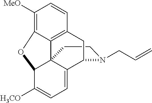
C1CN(CC=C)C2C3=CC=C([H3CO])C4C13C1=C(C=CC([MeO])=C1O4)C2
